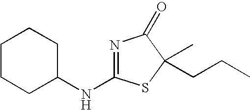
N(C1=NC(=O)C(CCC)(C)S1)C1CCCCC1
